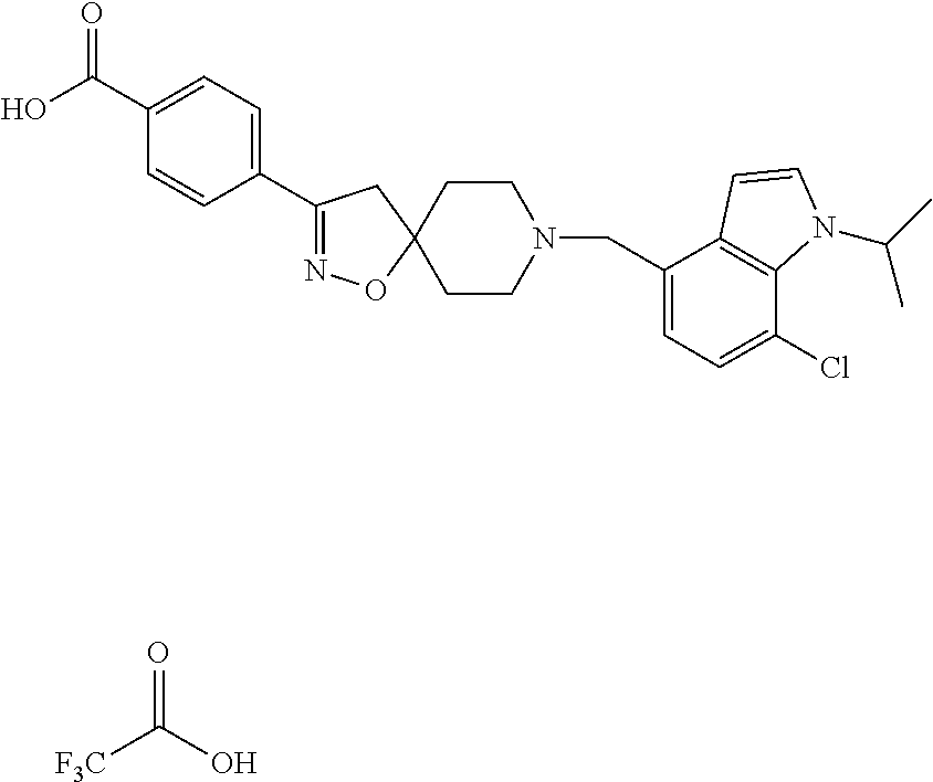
O=C(O)[F3C].O=C(C1=CC=C(C2=NOC3(C2)CCN(CC2=CC=C(Cl)C4=C2C=CN4C(C)C)CC3)C=C1)O
